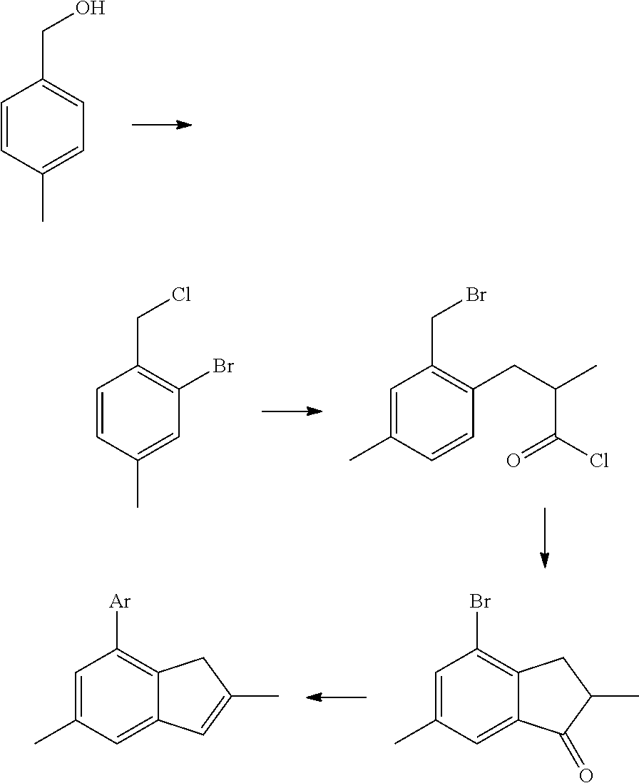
C1=CC(C)=CC=C1CO.C1=CC(C)=CC(Br)=C1CCl.C1=C(C)C=CC(CC(C)C(Cl)=O)=C1CBr.C1=C(C)C=C2C(=C1Br)CC(C)C2=O.C1=C(C)C=C2C(=C1[Ar])CC(C)=C2
